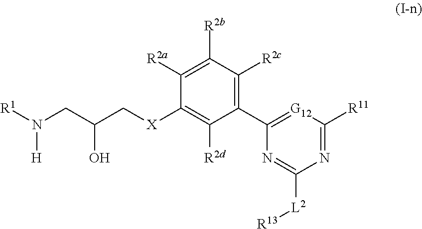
[R1]N(CC(C[X]C1=C([R2d])C(C2=[G12]C([R11])=NC([L2][R13])=N2)=C([R2c])C([R2b])=C1[R2a])O)[H]
